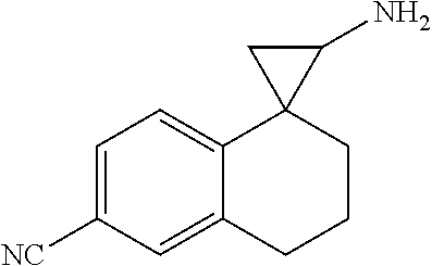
[NC]C1=CC=C2C(=C1)CCCC21C(N)C1
